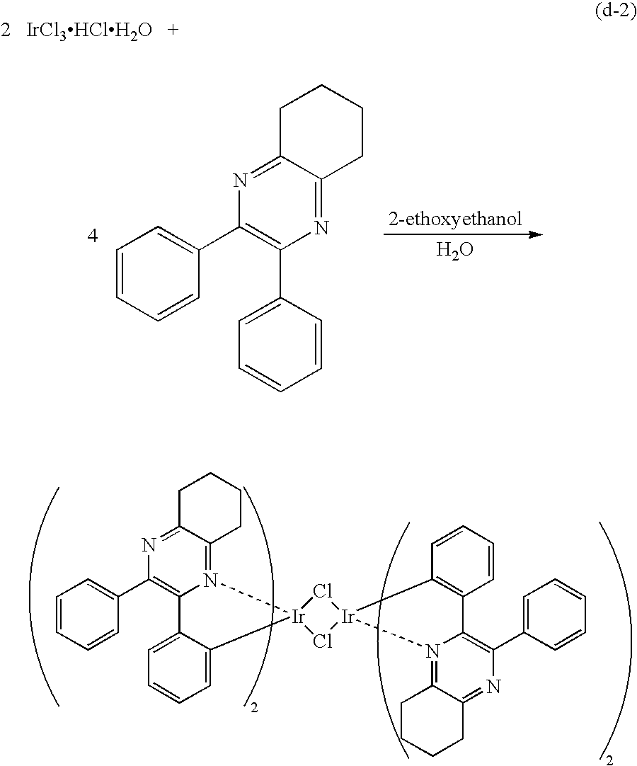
C1=CC=CC(C2=C3N(=C4C(=N2)CCCC4)[Ir]2(C4=CC=CC=C34)Cl[Ir]3(Cl2)N2=C4C(=NC(C5=CC=CC=C5)=C2C2=C3C=CC=C2)CCCC4)=C1.[IrCl3HClH2O].O.C1=CC=CC(C2=C(C3=CC=CC=C3)N=C3C(=N2)CCCC3)=C1
